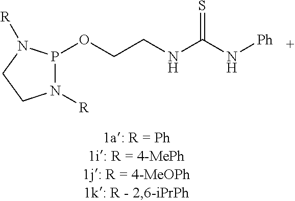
P1(OCCNC(N[Ph])=S)N([R])CCN1[R]
